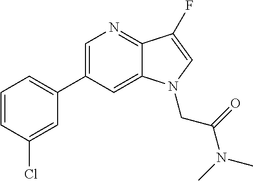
C1=CC(Cl)=CC(C2=CN=C3C(=C2)N(CC(=O)N(C)C)C=C3F)=C1
